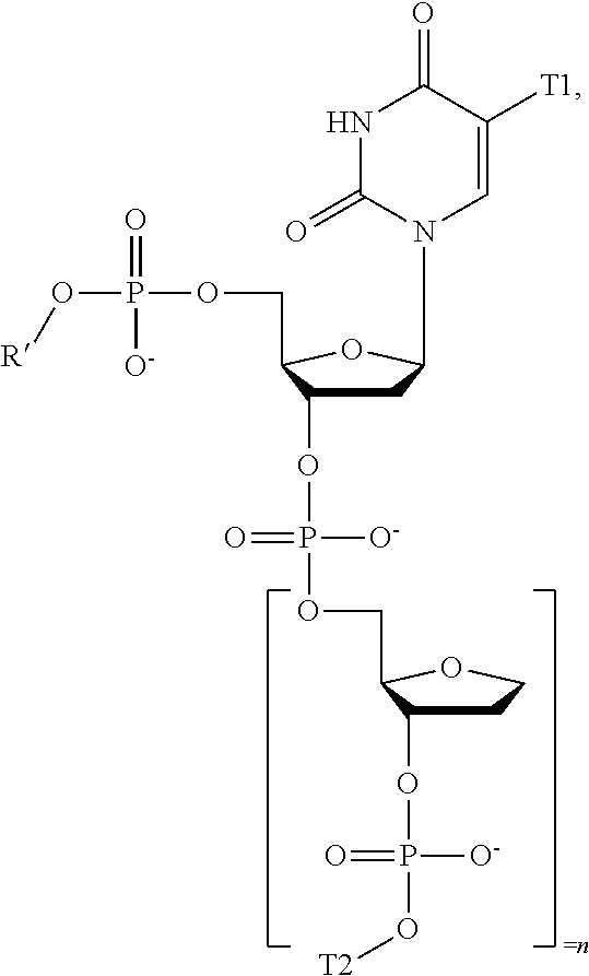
C1C(OP(OCC2C(OP(O[T2])([O-])=O)CCO2)([O-])=O)C(COP(O[R])(=O)[O-])OC1N1C=C([T1])C(=O)NC1=O
